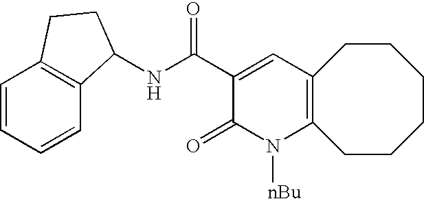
N(C(C1=CC2=C(N([nBu])C1=O)CCCCCC2)=O)C1C2=C(C=CC=C2)CC1
